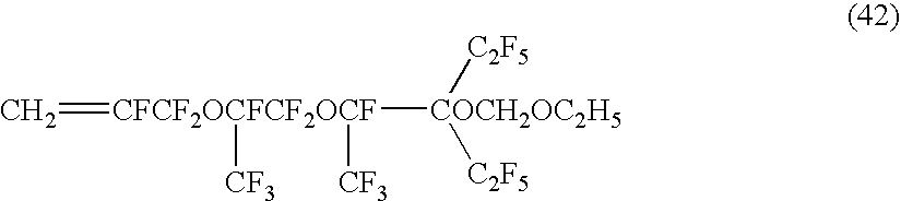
C=[CFCF2OCFCF2OCF]([COCH2OC2H5]([C2F5])[C2F5])([CF3])[CF3]
